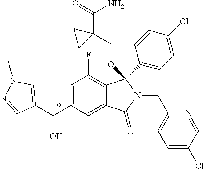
C1=C(C(C2=CN(C)N=C2)(O)C)C=C2C(=C1F)C(C1=CC=C(Cl)C=C1)(OCC1(C(=O)N)CC1)N(CC1=CC=C(Cl)C=N1)C2=O
